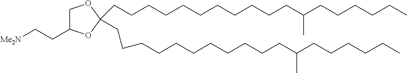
C(C1(CCCCCCCCCCCC(CCCCCC)C)OC(CC[Me2N])CO1)CCCCCCCCCCC(CCCCCC)C
